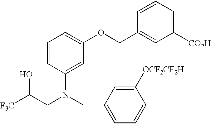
[F3C]C(CN(CC1=CC=CC([OCF2CF2H])=C1)C1=CC(OCC2=CC([CO2H])=CC=C2)=CC=C1)O
